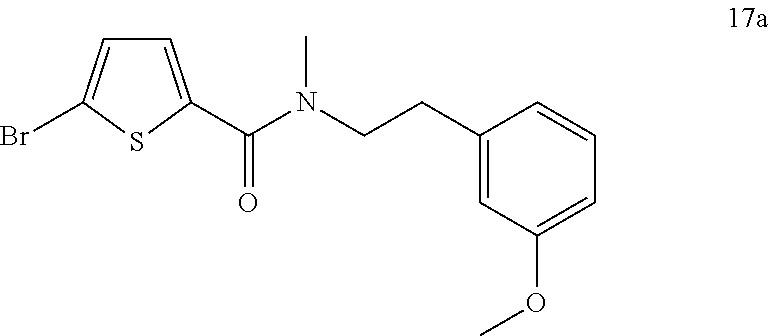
C1(CCN(C)C(=O)C2=CC=C(Br)S2)=CC(OC)=CC=C1
